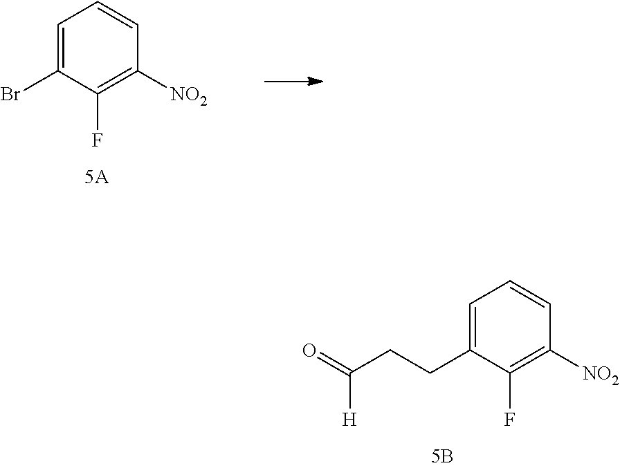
C1=C(CCC(=O)[H])C(F)=C([NO2])C=C1.C1=C(Br)C(F)=C([NO2])C=C1
